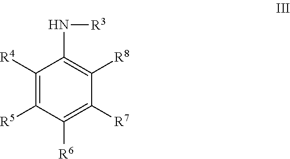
C1([R4])=C([R5])C([R6])=C([R7])C([R8])=C1N[R3]
